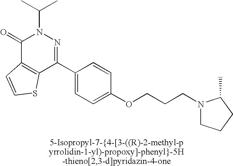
O=C1C2=C(C(C3=CC=C(OCCCN4CCCC4C)C=C3)=NN1C(C)C)SC=C2
